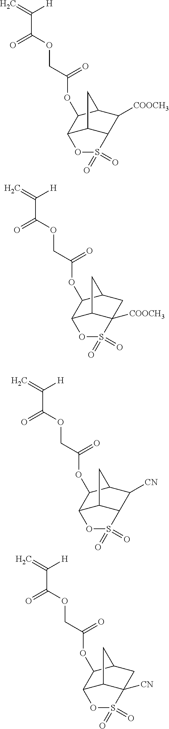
C=C([H])C(=O)OCC(=O)OC1C2C3C(C([COOCH3])C1C3)S(=O)(=O)O2.C=C([H])C(=O)OCC(=O)OC1C2C3C([COOCH3])(CC1C3)S(=O)(=O)O2.C=C([H])C(=O)OCC(=O)OC1C2C3C(C([CN])C1C3)S(=O)(=O)O2.C=C([H])C(=O)OCC(=O)OC1C2C3C([CN])(CC1C3)S(=O)(=O)O2
